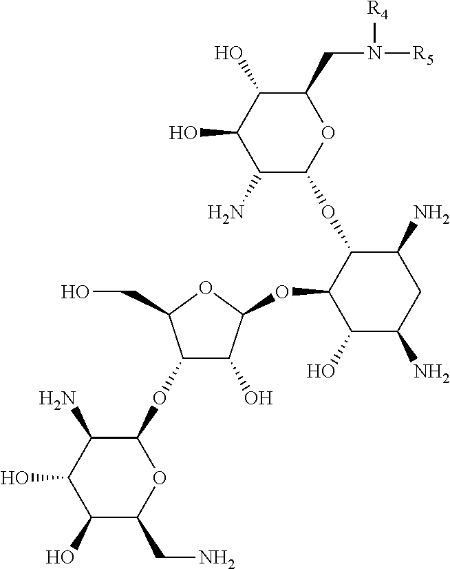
C1(O)C(CN)OC(OC2C(O)C(OC3C(O)C(N)CC(N)C3OC3OC(CN([R5])[R4])C(O)C(O)C3N)OC2CO)C(N)C1O
